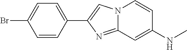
N1=C2N(C=C1C1=CC=C(Br)C=C1)C=CC(NC)=C2
